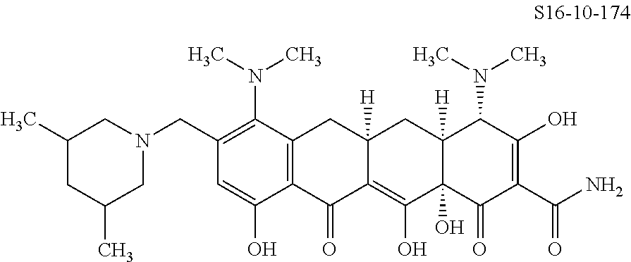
C1(CN2CC(C)CC(C)C2)=C(N(C)C)C2=C(C(O)=C1)C(=O)C1=C(O)C3(O)C([H])(CC1([H])C2)C(N(C)C)C(O)=C(C(N)=O)C3=O
